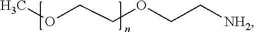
COCCOCC[NH2]
